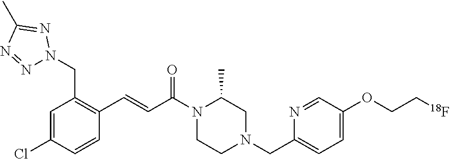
N1(C(C=CC2=C(CN3N=NC(C)=N3)C=C(Cl)C=C2)=O)CCN(CC2=CC=C(OCC[18F])C=N2)CC1C
